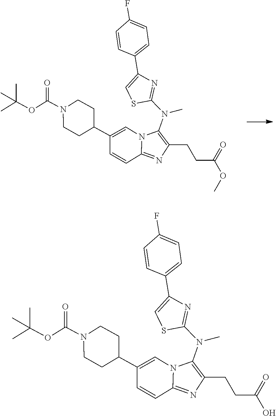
C1(CCC(=O)OC)=C(N(C2=NC(C3=CC=C(F)C=C3)=CS2)C)N2C(=N1)C=CC(C1CCN(C(OC(C)(C)C)=O)CC1)=C2.C1(CCC(=O)O)=C(N(C2=NC(C3=CC=C(F)C=C3)=CS2)C)N2C(=N1)C=CC(C1CCN(C(OC(C)(C)C)=O)CC1)=C2
